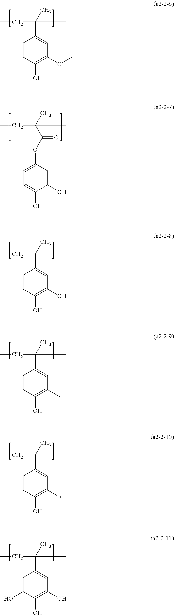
C(C(C)(C)C1=CC(OC)=C(O)C=C1)C.C(C(C)(C)C(OC1=CC=C(O)C(O)=C1)=O)C.C(C(C)(C)C1=CC(O)=C(O)C=C1)C.C(C(C)(C)C1=CC(C)=C(O)C=C1)C.C(C(C)(C)C1=CC(F)=C(O)C=C1)C.C(C(C)(C)C1=CC(O)=C(O)C(O)=C1)C
